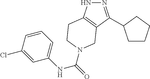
N1=C(C2CCCC2)C2=C(N1)CCN(C(NC1=CC=CC(Cl)=C1)=O)C2
